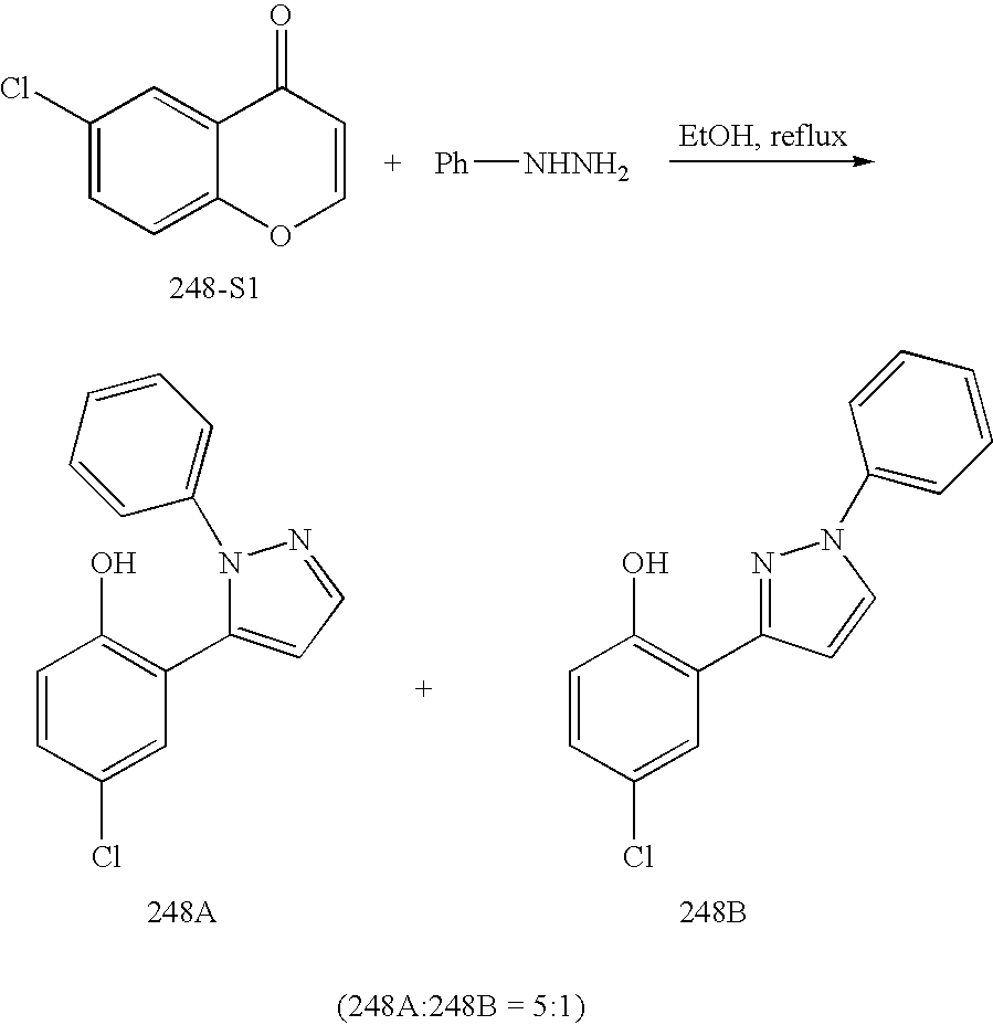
C1(Cl)=CC=C2C(=C1)C(=O)C=CO2.[248-S1].[Ph][NHNH2].C1=CC(Cl)=CC(C2=CC=NN2C2=CC=CC=C2)=C1O.C1=CC(Cl)=CC(C2=NN(C3=CC=CC=C3)C=C2)=C1O.[248B]
